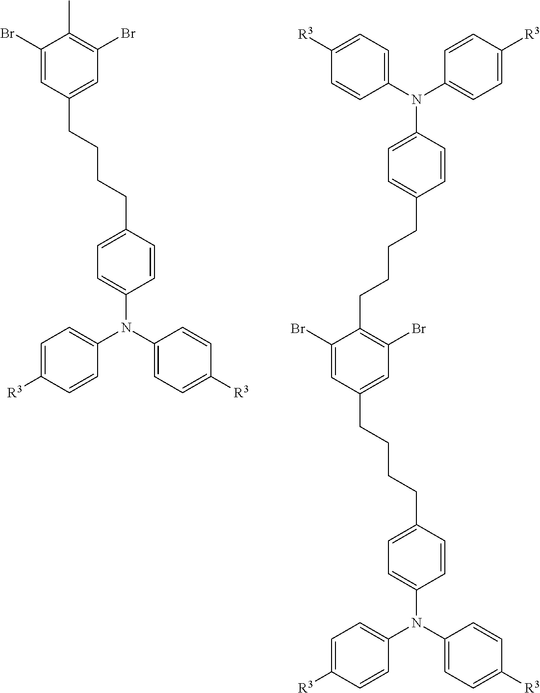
C1=C([R3])C=CC(N(C2=CC=C([R3])C=C2)C2=CC=C(CCCCC3=CC(Br)=C(C)C(Br)=C3)C=C2)=C1.C1=C([R3])C=CC(N(C2=CC=C([R3])C=C2)C2=CC=C(CCCCC3=CC(Br)=C(CCCCC4=CC=C(N(C5=CC=C([R3])C=C5)C5=CC=C([R3])C=C5)C=C4)C(Br)=C3)C=C2)=C1
